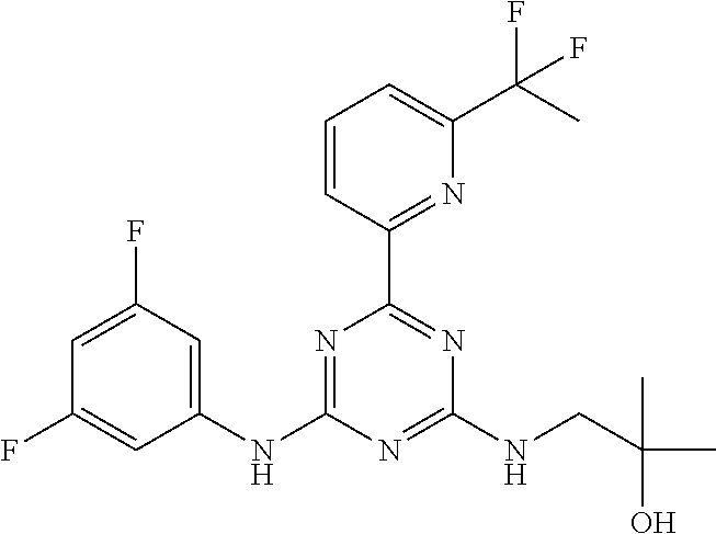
C1(NC2=NC(C3=NC(C(C)(F)F)=CC=C3)=NC(NCC(C)(O)C)=N2)=CC(F)=CC(F)=C1
